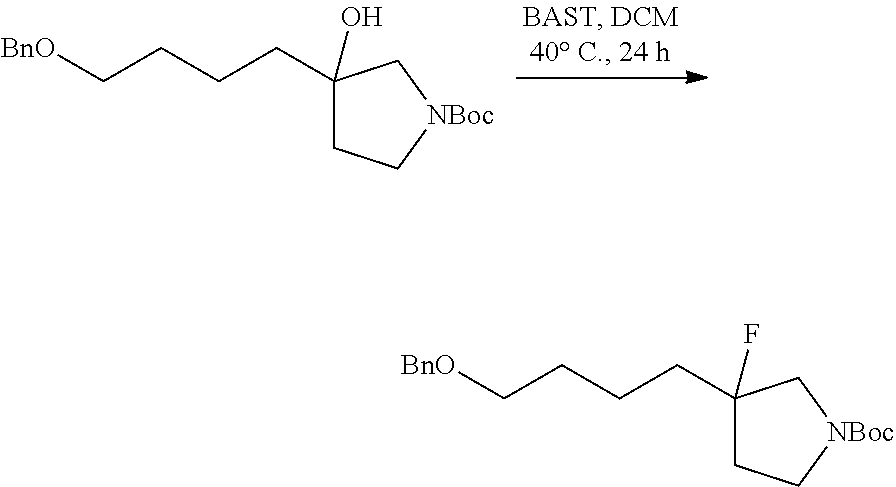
C1(CCCC[BnO])(O)CC[NBoc]C1.C1(CCCC[BnO])(F)CC[NBoc]C1
